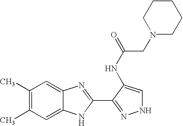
C1(C)=C(C)C=C2C(=C1)N=C(C1=NNC=C1NC(=O)CN1CCCCC1)N2
